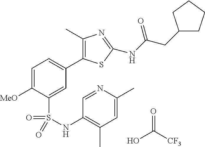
C1(C)=C(C2=CC=C([MeO])C(S(=O)(=O)NC3=C(C)C=C(C)N=C3)=C2)SC(NC(=O)CC2CCCC2)=N1.OC([CF3])=O
